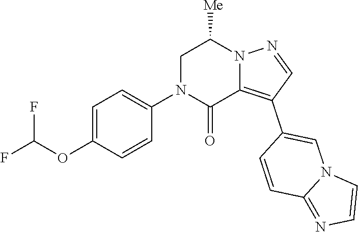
C1=C(OC(F)F)C=CC(N2C(=O)C3=C(C4=CN5C(=NC=C5)C=C4)C=NN3C([Me])C2)=C1
